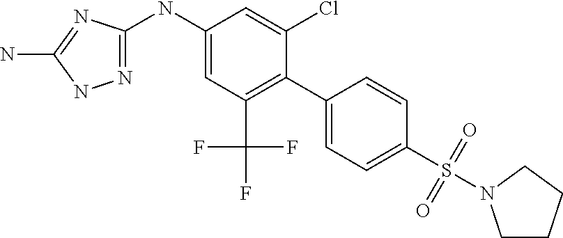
N1=C(NC2=CC(C(F)(F)F)=C(C3=CC=C(S(=O)(=O)N4CCCC4)C=C3)C(Cl)=C2)N=C(N)N1
